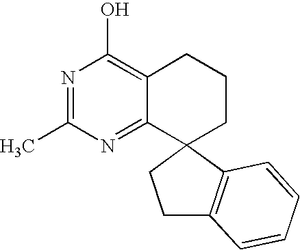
C1C2=C(C3(C1)CCCC1=C(O)N=C(C)N=C31)C=CC=C2
